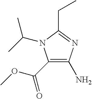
C1(C(OC)=O)=C(N)N=C(CC)N1C(C)C
